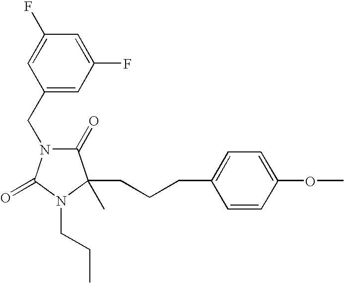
C(CCC1=CC=C(OC)C=C1)C1(C)C(=O)N(CC2=CC(F)=CC(F)=C2)C(=O)N1CCC
